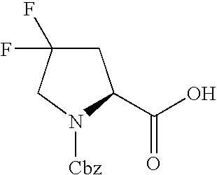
C1C(F)(F)CN([Cbz])C1C(O)=O
